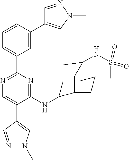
N1=C(C2=CC=CC(C3=CN(C)N=C3)=C2)N=C(NC2C3CC(NS(=O)(C)=O)CC2CCC3)C(C2=CN(C)N=C2)=C1
